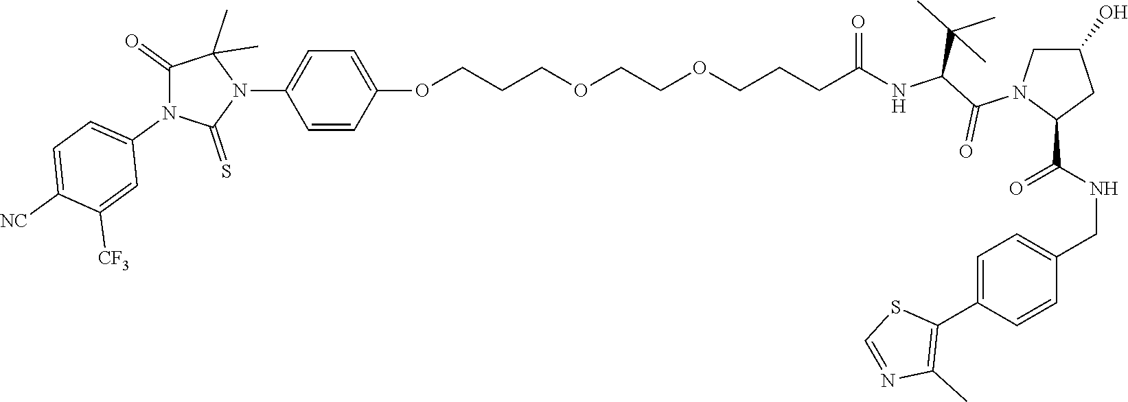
C(=O)(NC(C(N1C(C(NCC2=CC=C(C3=C(C)N=CS3)C=C2)=O)CC(O)C1)=O)C(C)(C)C)CCCOCCOCCCOC1=CC=C(N2C(C)(C)C(=O)N(C3=CC=C([NC])C([CF3])=C3)C2=S)C=C1
